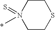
C1CSCCN1(C)=S
